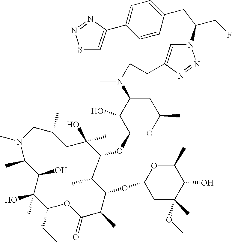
N1(C)CC(C)CC(O)(C)C(OC2OC(C)CC(N(C)CCC3=CN(C(CF)CC4=CC=C(C5=CSN=N5)C=C4)N=N3)C2O)C(C)C(OC2CC(C)(OC)C(O)C(C)O2)C(C)C(=O)OC(CC)C(O)(C)C(O)C1C
